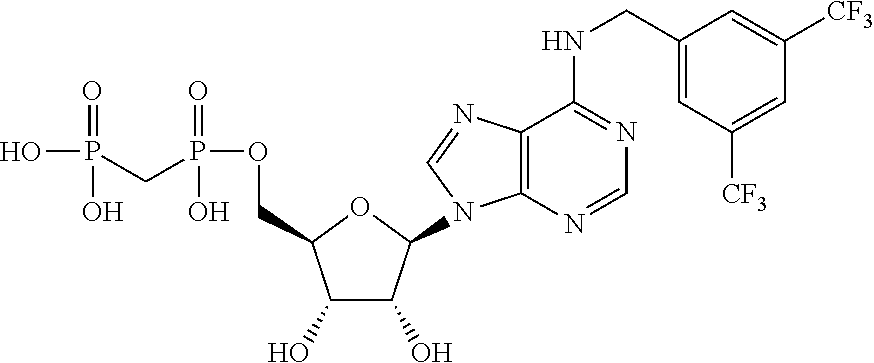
C1(O)C(O)C(N2C3=C(C(NCC4=CC([CF3])=CC([CF3])=C4)=NC=N3)N=C2)OC1COP(=O)(O)CP(=O)(O)O
